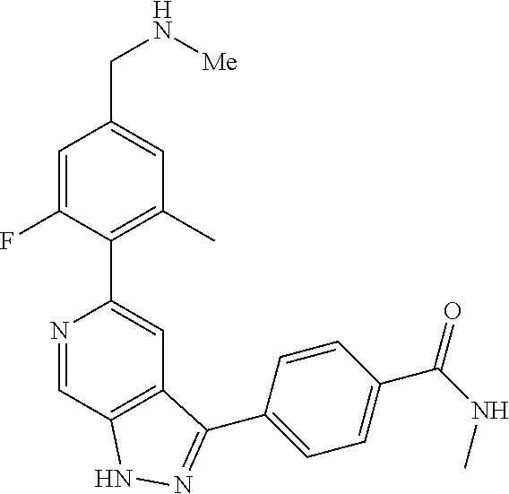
N1=CC2=C(C=C1C1=C(C)C=C(CN[Me])C=C1F)C(C1=CC=C(C(NC)=O)C=C1)=NN2
